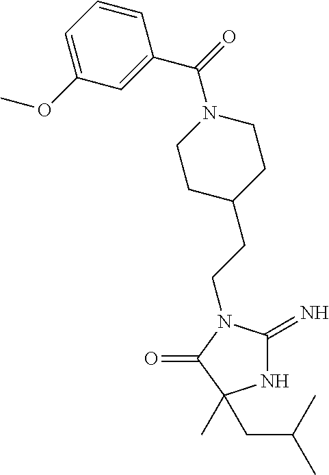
N1C(=N)N(CCC2CCN(C(=O)C3=CC(OC)=CC=C3)CC2)C(=O)C1(C)CC(C)C
